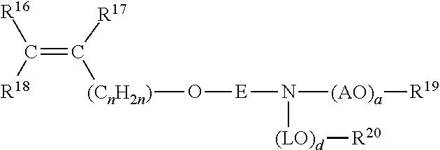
C(=C([(CnH2n)]O[E]N([(AO)a][R19])[(LO)d][R20])[R17])([R18])[R16]
